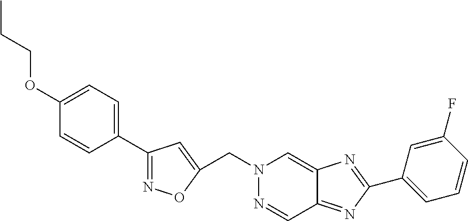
C(N1N=CC2=NC(C3=CC=CC(F)=C3)=NC2=C1)C1=CC(C2=CC=C(OCCC)C=C2)=NO1
